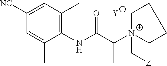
[Y].C1=C(C)C(NC(C([N+]2(C[Z])CCCC2)C)=O)=C(C)C=C1[NC]
